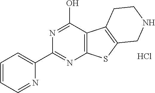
C1(C2=NC3=C(C(O)=N2)C2=C(S3)CNCC2)=CC=CC=N1.Cl
